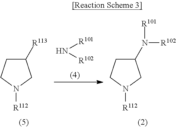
C1(N([R102])[R101])CCN([R112])C1.[R101]N[R102].C1([R113])CCN([R112])C1
